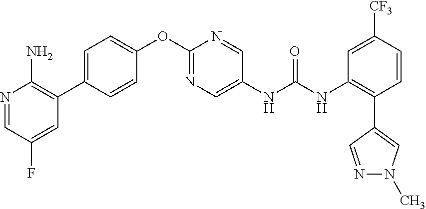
C1=CC(C2=C(N)N=CC(F)=C2)=CC=C1OC1=NC=C(NC(NC2=C(C3=CN(C)N=C3)C=CC([CF3])=C2)=O)C=N1
